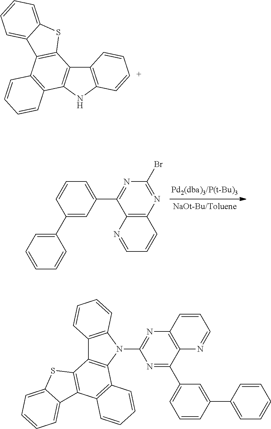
C1=C(C2=NC(Br)=NC3=C2N=CC=C3)C=C(C2=CC=CC=C2)C=C1.C12=C(NC3=C1C1=C(C4=C3C=CC=C4)C3=CC=CC=C3S1)C=[C+]C=C2.C12=C(N(C3=NC4=C(C(C5=CC=CC(C6=CC=CC=C6)=C5)=N3)N=CC=C4)C3=C1C1=C(C4=C3C=CC=C4)C3=CC=CC=C3S1)C=CC=C2
